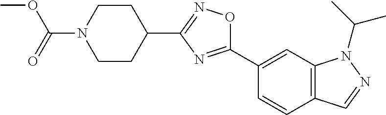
C(N1CCC(C2=NOC(C3=CC4=C(C=C3)C=NN4C(C)C)=N2)CC1)(=O)OC
